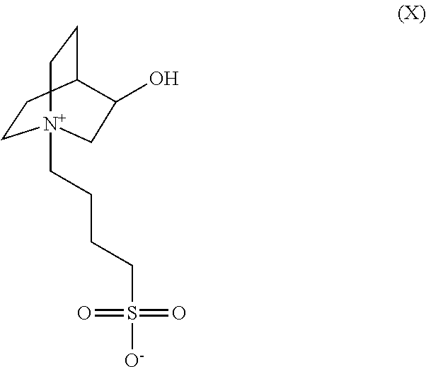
C1CC2CC[N+]1(CCCCS(=O)(=O)[O-])CC2O
